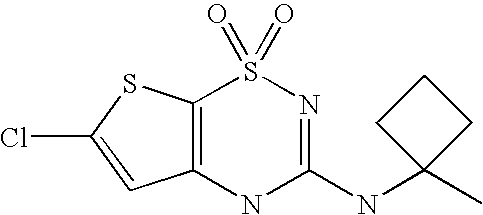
C12=C(SC(Cl)=C1)S(=O)(=O)N=C(NC1(C)CCC1)N2
